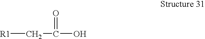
[R1]CC(=O)O
